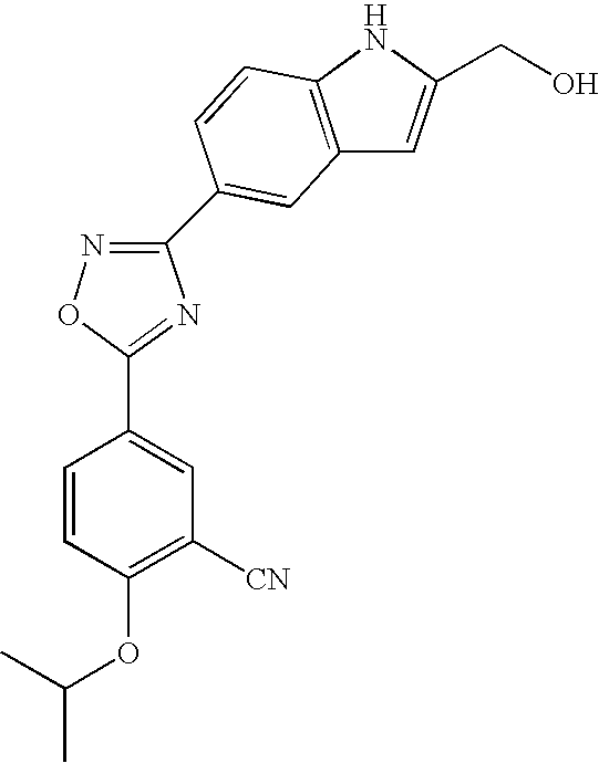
C1(C2=CC3=C(NC(CO)=C3)C=C2)=NOC(C2=CC([CN])=C(OC(C)C)C=C2)=N1
